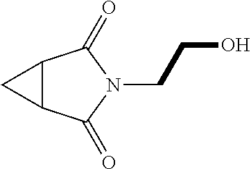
C12C(C(=O)N(CCO)C1=O)C2
